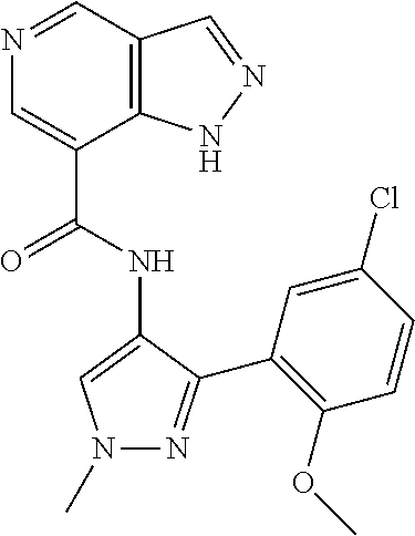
N1=CC2=C(C(C(NC3=CN(C)N=C3C3=C(OC)C=CC(Cl)=C3)=O)=C1)NN=C2
